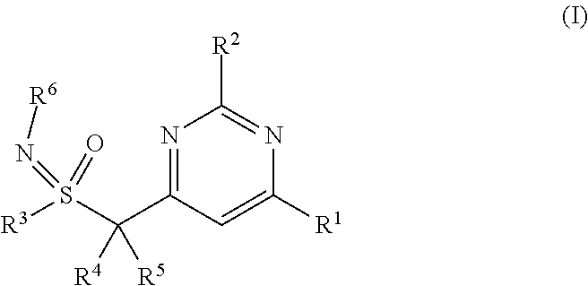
N1=C(C(S(=N[R6])([R3])=O)([R4])[R5])C=C([R1])N=C1[R2]
